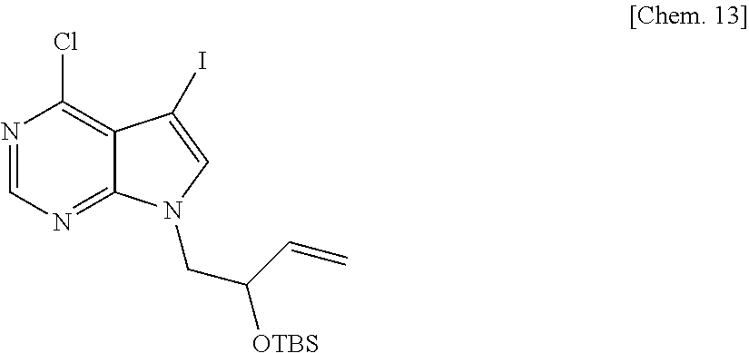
N1=CN=C2C(=C1Cl)C(I)=CN2CC(C=C)[OTBS]
